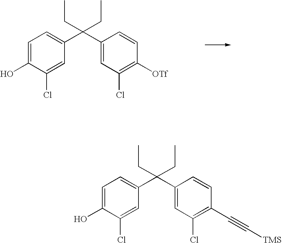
C1=C(O)C(Cl)=CC(C(C2=CC(Cl)=C(C#C[TMS])C=C2)(CC)CC)=C1.C1=C(O)C(Cl)=CC(C(C2=CC(Cl)=C([OTf])C=C2)(CC)CC)=C1
